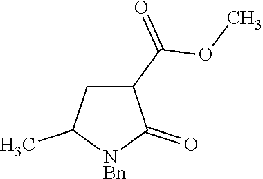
C1C(C(OC)=O)C(=O)[NBn]C1C
